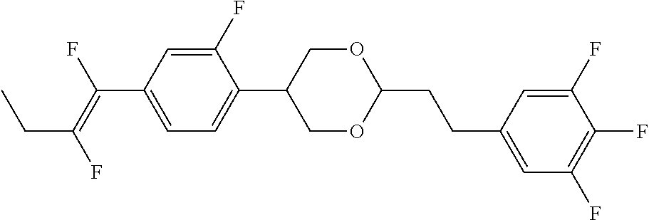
C(C1=CC=C(C2COC(CCC3=CC(F)=C(F)C(F)=C3)OC2)C(F)=C1)(=C(F)CC)F
